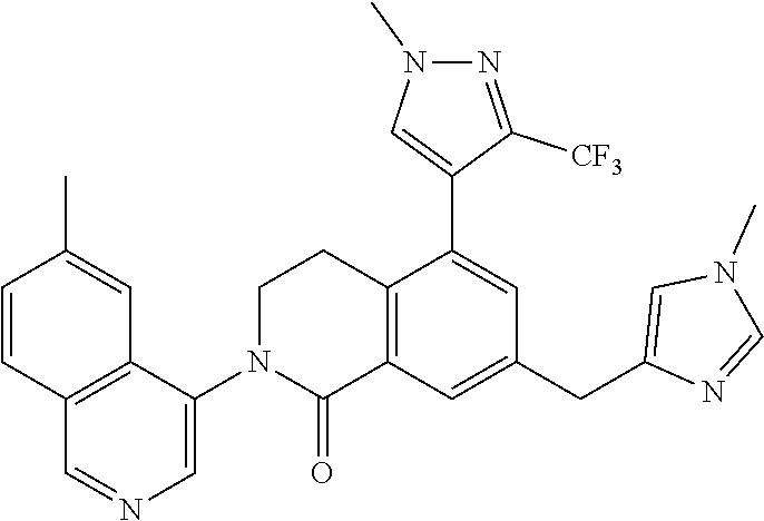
C12=C(C(N3C(=O)C4=C(CC3)C(C3=CN(C)N=C3[CF3])=CC(CC3=CN(C)C=N3)=C4)=CN=C1)C=C(C)C=C2
